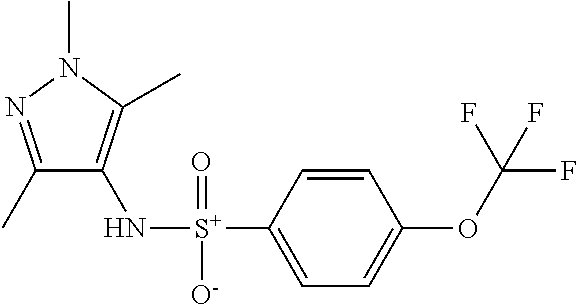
C1(C)=NN(C)C(C)=C1N[S+](C1=CC=C(OC(F)(F)F)C=C1)(=O)[O-]
